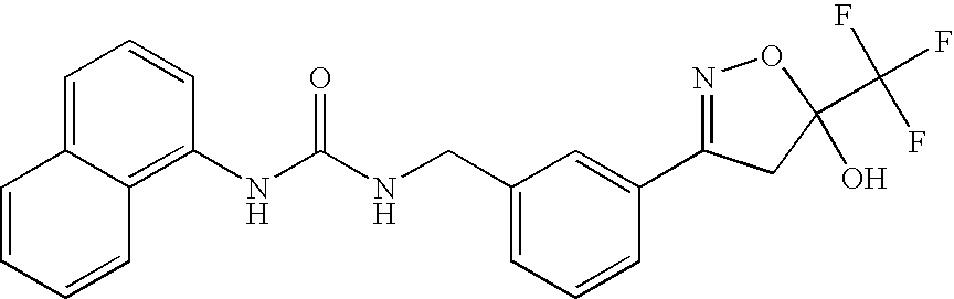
N(C(NCC1=CC=CC(C2=NOC(C(F)(F)F)(O)C2)=C1)=O)C1=C2C(=CC=C1)C=CC=C2
